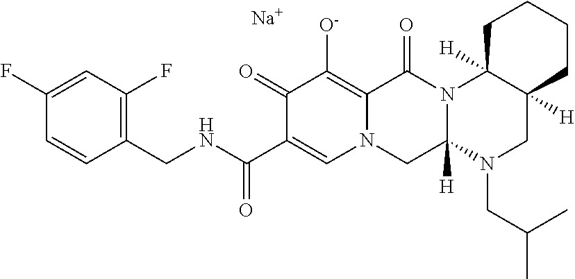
C1(CNC(C2=CN3C(=C([O-])C2=O)C(=O)N2C([H])(C3)N(CC(C)C)CC3([H])C2([H])CCCC3)=O)=C(F)C=C(F)C=C1.[Na]
